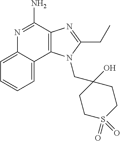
C12=C(C(N)=NC3=CC=CC=C13)N=C(CC)N2CC1(O)CCS(=O)(=O)CC1
